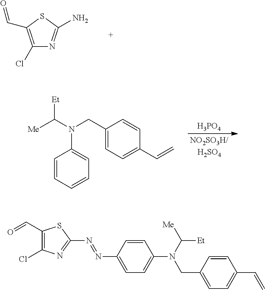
C1(Cl)=C(C=O)SC(N)=N1.[H3PO4].C1=CC=CC=C1N(C([Et])[Me])CC1=CC=C(C=C)C=C1.C1(C=O)=C(Cl)N=C(N=NC2=CC=C(N(C([Et])[Me])CC3=CC=C(C=C)C=C3)C=C2)S1
